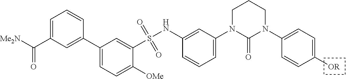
C1=C(C([Me2N])=O)C=C(C2=CC=C([OMe])C(S(NC3=CC(N4C(=O)N(C5=CC=C([OR])C=C5)CCC4)=CC=C3)(=O)=O)=C2)C=C1
